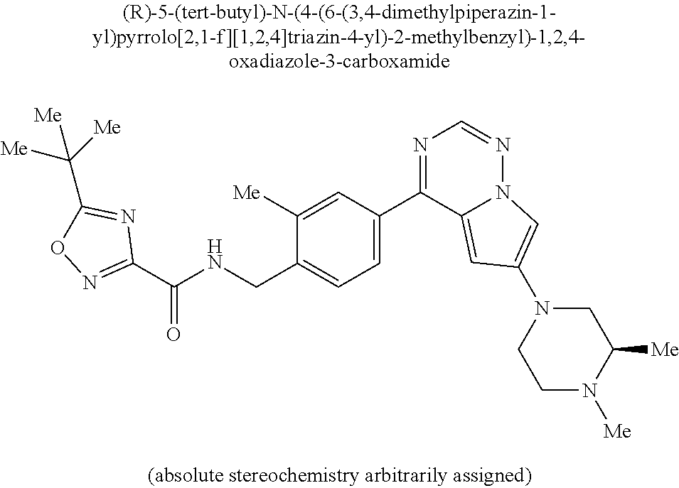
C1(C(NCC2=CC=C(C3=NC=NN4C3=CC(N3CCN([Me])C([Me])C3)=C4)C=C2[Me])=O)=NOC(C([Me])([Me])[Me])=N1
